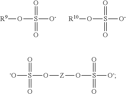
[R9]OS([O-])(=O)=O.[R10]OS([O-])(=O)=O.[-O]S(O[Z]OS([O-])(=O)=O)(=O)=O
